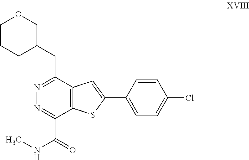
C1CCC(CC2=NN=C(C(NC)=O)C3=C2C=C(C2=CC=C(Cl)C=C2)S3)CO1
